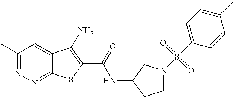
C1(C)=NN=C2C(=C1C)C(N)=C(C(=O)NC1CCN(S(C3=CC=C(C)C=C3)(=O)=O)C1)S2
